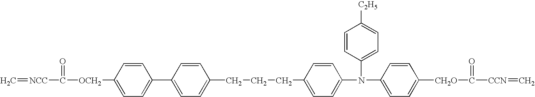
C=[NCC]C([OCH2]C1=CC=C(C2=CC=C(CCCC3=CC=C(N(C4=CC=C([CH2O]C([CCN]=C)=O)C=C4)C4=CC=C([C2H5])C=C4)C=C3)C=C2)C=C1)=O
